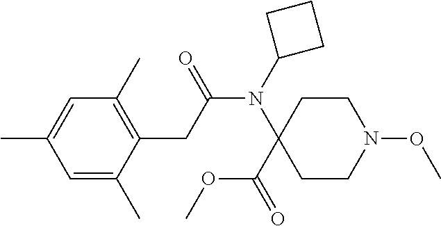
C1=C(C)C(CC(N(C2CCC2)C2(C(=O)OC)CCN(OC)CC2)=O)=C(C)C=C1C
